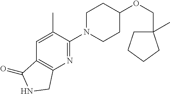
C(C1(C)CCCC1)OC1CCN(C2=NC3=C(C=C2C)C(=O)NC3)CC1
